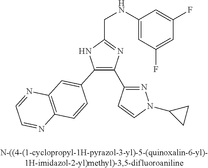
C1(C2=CC3=C(C=C2)N=CC=N3)=C(C2=NN(C3CC3)C=C2)N=C(CNC2=CC(F)=CC(F)=C2)N1
